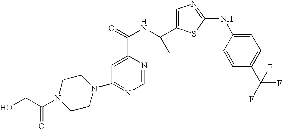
C1(N2CCN(C(CO)=O)CC2)=NC=NC(C(=O)NC(C2=CN=C(NC3=CC=C(C(F)(F)F)C=C3)S2)C)=C1
